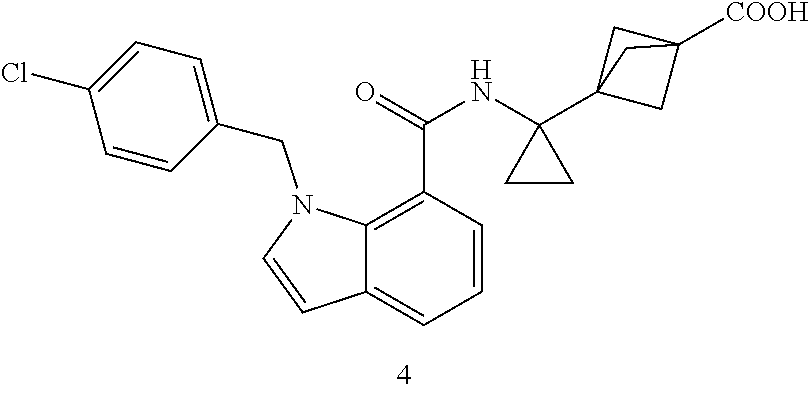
C12=C(C(=O)NC3(C45CC([COOH])(C4)C5)CC3)C=CC=C1C=CN2CC1=CC=C(Cl)C=C1
